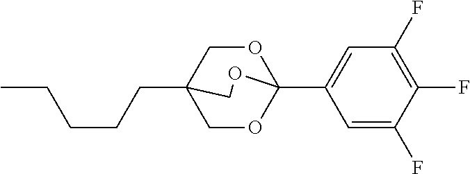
C(CCC12COC(C3=CC(F)=C(F)C(F)=C3)(OC1)OC2)CC
